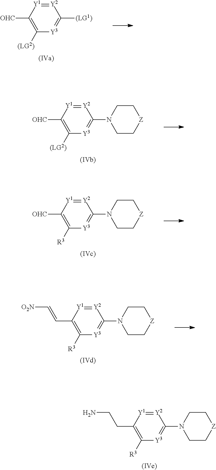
[Y2]1=[Y1]C([OHC])=C([(LG2)])[Y3]=C1[(LG1)].[Y2]1=[Y1]C([OHC])=C([(LG2)])[Y3]=C1N1CC[Z]CC1.[Y2]1=[Y1]C([OHC])=C([R3])[Y3]=C1N1CC[Z]CC1.[Y2]1=[Y1]C(C=C[O2N])=C([R3])[Y3]=C1N1CC[Z]CC1.[Y2]1=[Y1]C(CCN)=C([R3])[Y3]=C1N1CC[Z]CC1
